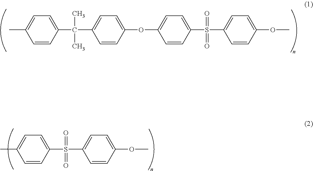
C1=CC(C(C2=CC=C(OC3=CC=C(S(C4=CC=C(OC)C=C4)(=O)=O)C=C3)C=C2)(C)C)=CC=C1C.CC1=CC=C(S(C2=CC=C(OC)C=C2)(=O)=O)C=C1
